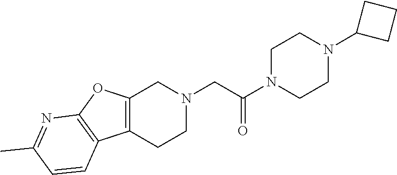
C1N(C(CN2CC3=C(CC2)C2=C(O3)N=C(C)C=C2)=O)CCN(C2CCC2)C1
